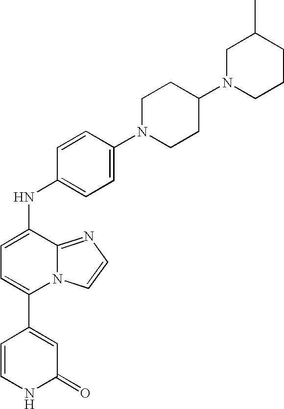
C1(C2=CC=C(NC3=CC=C(N4CCC(N5CCCC(C)C5)CC4)C=C3)C3=NC=CN23)=CC(=O)NC=C1
